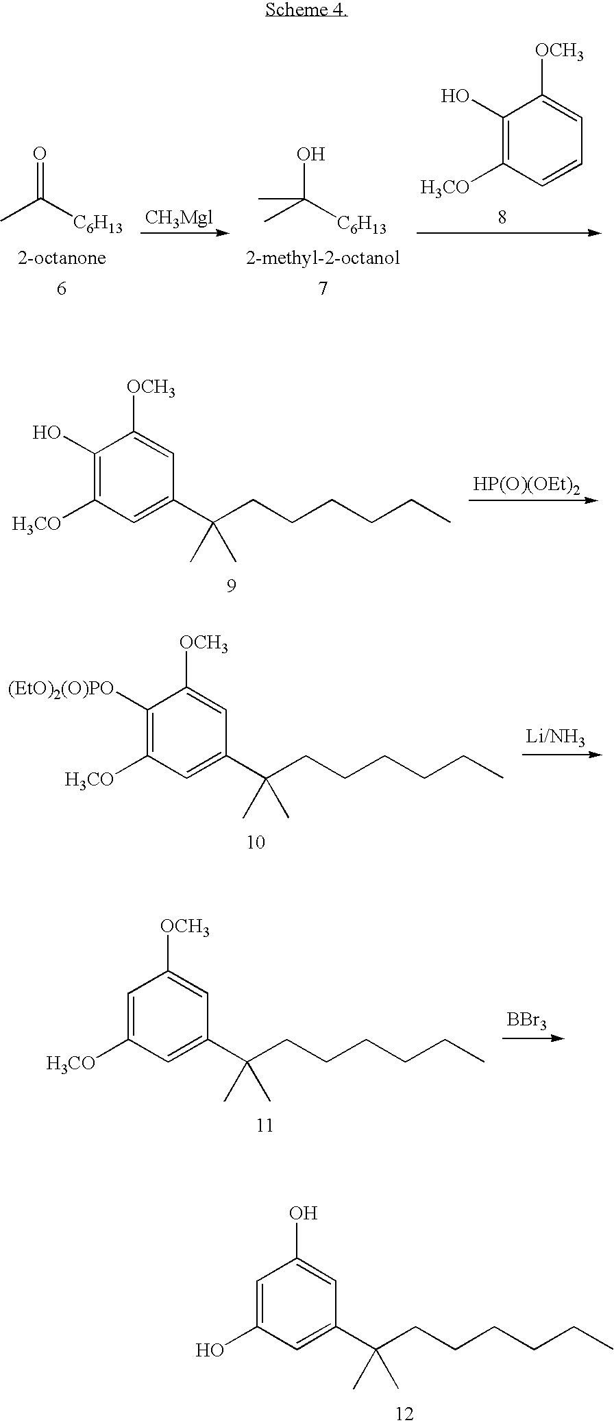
CC([C6H13])=O.CC(O)([C6H13])C.C1(O)=C([H3CO])C=CC=C1[OCH3].C1([(EtO)2(O)PO])=C([H3CO])C=C(C(CCCCCC)(C)C)C=C1[OCH3].[BBr3].C1=C([H3CO])C=C(C(CCCCCC)(C)C)C=C1[OCH3].C1=C(O)C=C(C(CCCCCC)(C)C)C=C1O.[HP(O)(OEt)2].C1(O)=C([H3CO])C=C(C(CCCCCC)(C)C)C=C1[OCH3]
